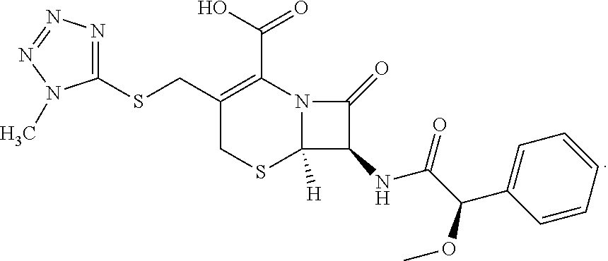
C1(CSC2=NN=NN2C)=C(C(O)=O)N2C([H])(SC1)C(NC(C(C1=CC=CC=C1)OC)=O)C2=O
